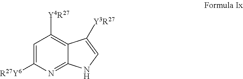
C1=C([R27Y6])N=C2C(=C1[Y4R27])C([Y3R27])=CN2
